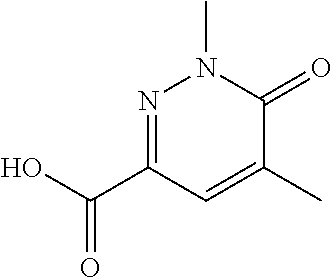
N1=C(C(O)=O)C=C(C)C(=O)N1C
